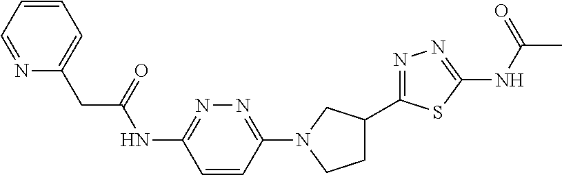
C1=CC=NC(CC(NC2=NN=C(N3CCC(C4=NN=C(NC(C)=O)S4)C3)C=C2)=O)=C1
